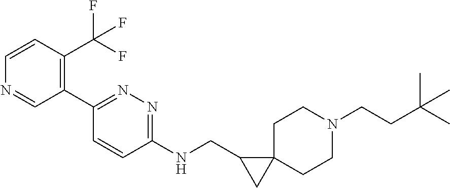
C(N1CCC2(CC1)C(CNC1=NN=C(C3=C(C(F)(F)F)C=CN=C3)C=C1)C2)CC(C)(C)C
